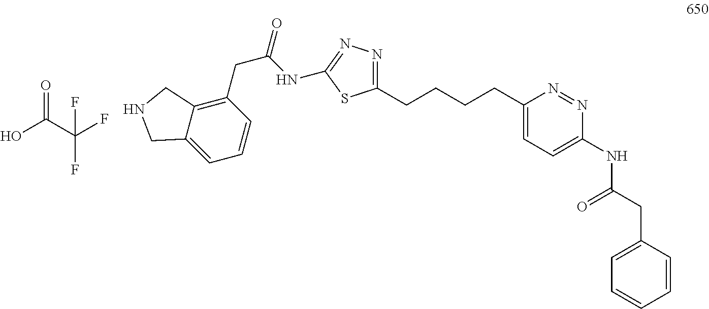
C1(CCCCC2=NN=C(NC(CC3=C4C(=CC=C3)CNC4)=O)S2)=CC=C(NC(CC2=CC=CC=C2)=O)N=N1.O=C(O)C(F)(F)F
